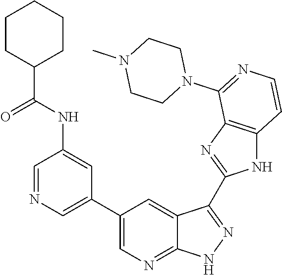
C1=NC=C(C2=CN=C3C(=C2)C(C2=NC4=C(N2)C=CN=C4N2CCN(C)CC2)=NN3)C=C1NC(C1CCCCC1)=O
